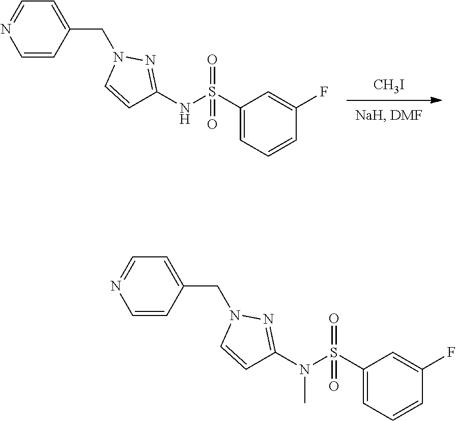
[CH3I].C1=CC(CN2C=CC(NS(C3=CC=CC(F)=C3)(=O)=O)=N2)=CC=N1.C1=CC(CN2C=CC(N(S(C3=CC=CC(F)=C3)(=O)=O)C)=N2)=CC=N1
